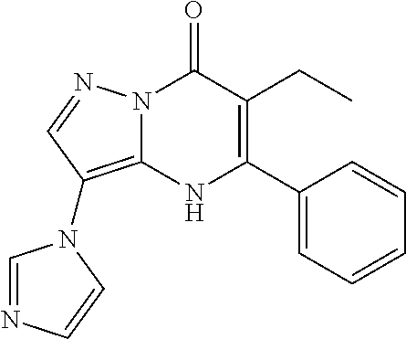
N12C(=C(N3C=NC=C3)C=N1)NC(C1=CC=CC=C1)=C(CC)C2=O
